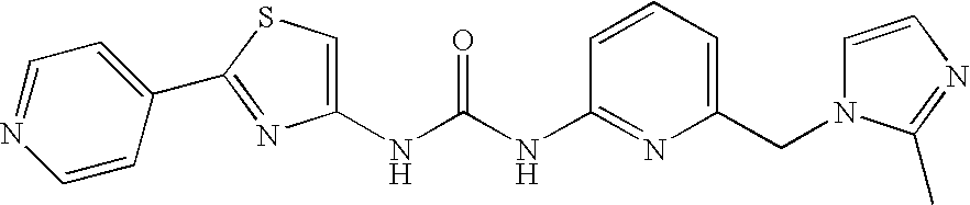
C1(NC(NC2=NC(CN3C=CN=C3C)=CC=C2)=O)=CSC(C2=CC=NC=C2)=N1
